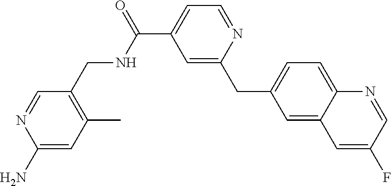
C1=NC(N)=CC(C)=C1CNC(C1=CC=NC(CC2=CC=C3C(=C2)C=C(F)C=N3)=C1)=O
